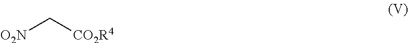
C([O2N])[CO2R4]
